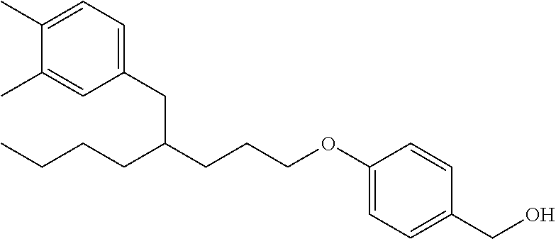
CCCCC(CCCOC1=CC=C(CO)C=C1)CC1=CC=C(C)C(C)=C1
